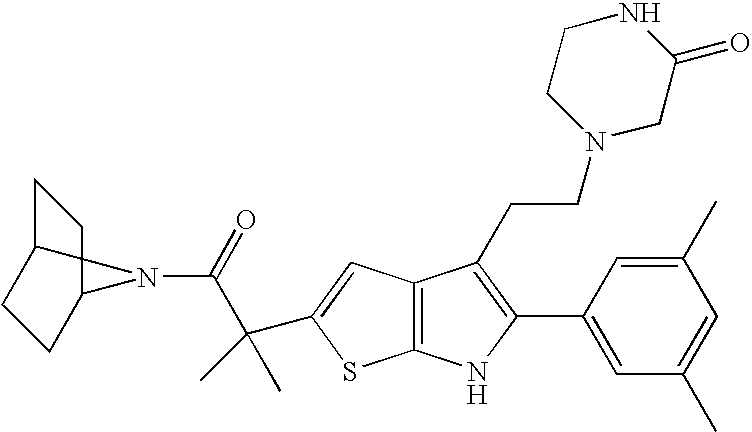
C1C2CCC(C1)N2C(C(C)(C)C1=CC2=C(S1)NC(C1=CC(C)=CC(C)=C1)=C2CCN1CC(=O)NCC1)=O
